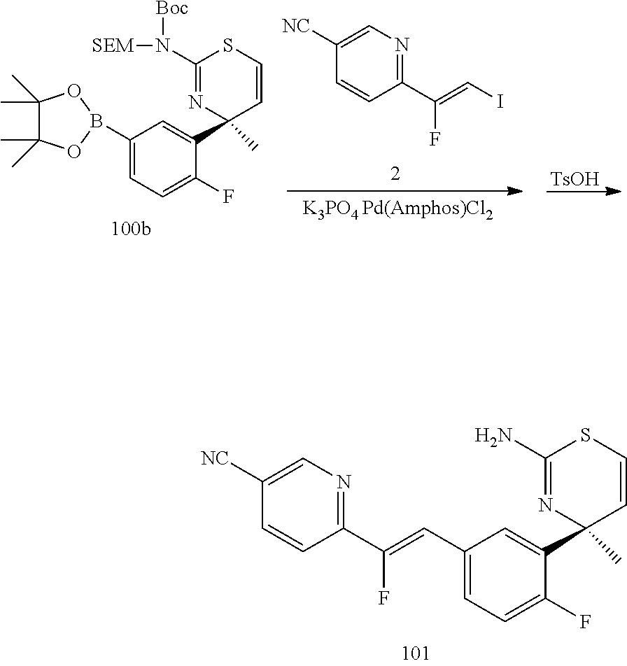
C1(C=C(C2=NC=C([NC])C=C2)F)=CC=C(F)C(C2(C)C=CSC(N)=N2)=C1.[TsOH].C1(B2OC(C)(C)C(C)(C)O2)=CC=C(F)C(C2(C)C=CSC(N([SEM])[Boc])=N2)=C1.C1([NC])=CN=C(C(=CI)F)C=C1
